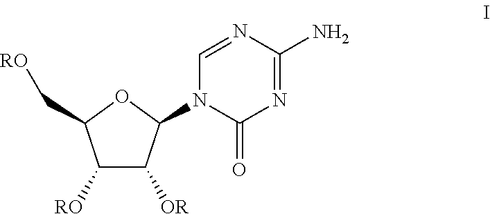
N1=C(N)N=CN(C2C([OR])C([RO])C(C[RO])O2)C1=O
